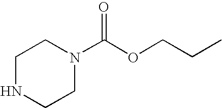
N1(C(OCCC)=O)CCNCC1
